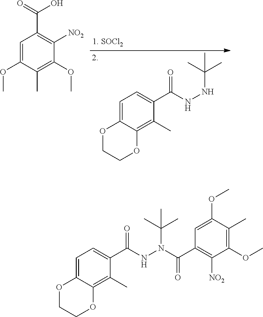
O=C(O)C1=C([NO2])C(OC)=C(C)C(OC)=C1.O1CCOC2=C(C)C(C(NNC(C)(C)C)=O)=CC=C12.O1CCOC2=C(C)C(C(NN(C(C)(C)C)C(=O)C3=C([NO2])C(OC)=C(C)C(OC)=C3)=O)=CC=C12
